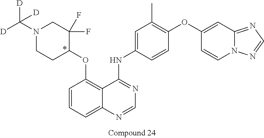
C12=CC=CC(OC3C(F)(F)CN(C([D])([D])[D])CC3)=C1C(NC1=CC(C)=C(OC3=CC4=NC=NN4C=C3)C=C1)=NC=N2
